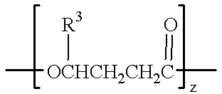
C[OCHCH2CH2C](C)([R3])=O
